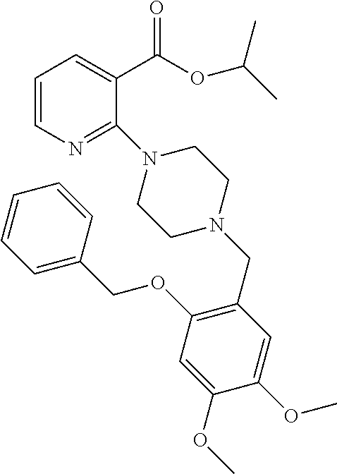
C1=CN=C(N2CCN(CC3=C(OCC4=CC=CC=C4)C=C(OC)C(OC)=C3)CC2)C(C(=O)OC(C)C)=C1
